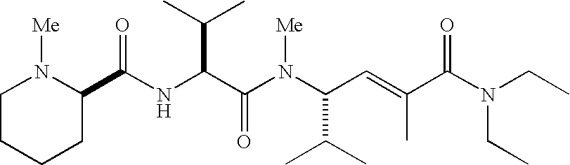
N(C(C(N(C(C(C)C)C=C(C(N(CC)CC)=O)C)[Me])=O)C(C)C)C(=O)C1N([Me])CCCC1
